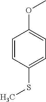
C1=CC(SC)=CC=C1OC
